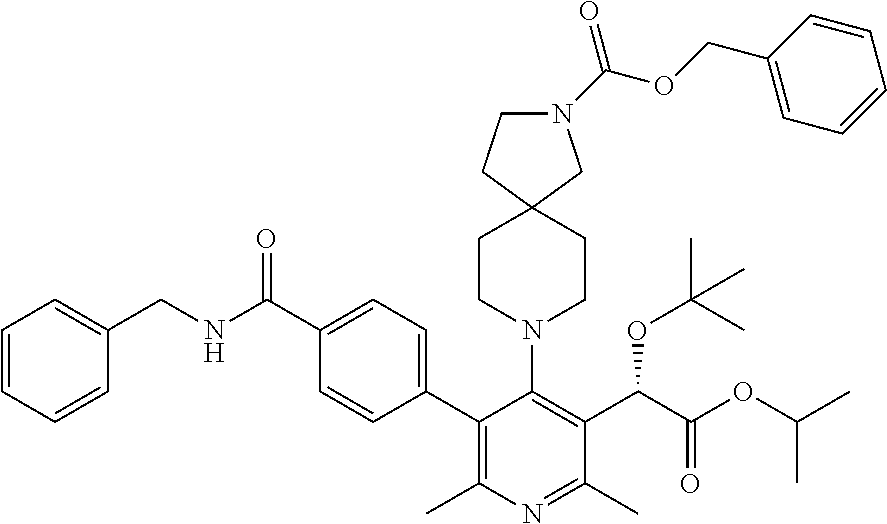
C1(C2=C(C)N=C(C)C(C(OC(C)(C)C)C(=O)OC(C)C)=C2N2CCC3(CC2)CN(C(OCC2=CC=CC=C2)=O)CC3)=CC=C(C(NCC2=CC=CC=C2)=O)C=C1
